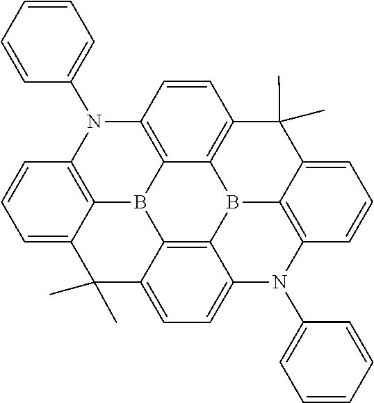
C12=C3C4=C(C=C1)C(C)(C)C1=CC=CC5=C1B4C1=C4B3C3=C(N2C2=CC=CC=C2)C=CC=C3C(C)(C)C4=CC=C1N5C1=CC=CC=C1
